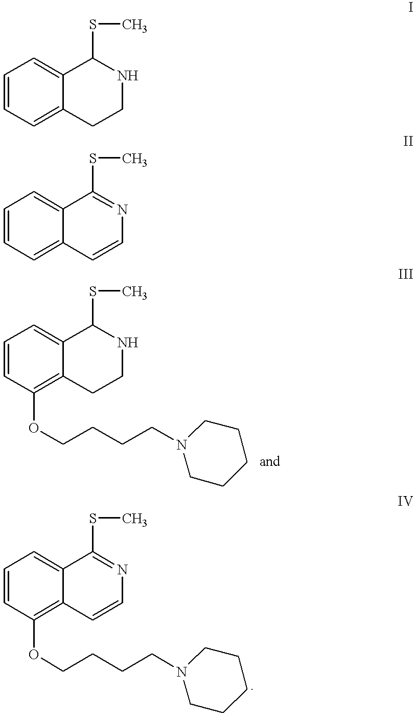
C1=CC=C2C(=C1)C(SC)NCC2.C1=CC=C2C(=C1)C(SC)=NC=C2.C1=CC(OCCCCN2CCCCC2)=C2C(=C1)C(SC)NCC2.C1=CC(OCCCCN2CCCCC2)=C2C(=C1)C(SC)=NC=C2
